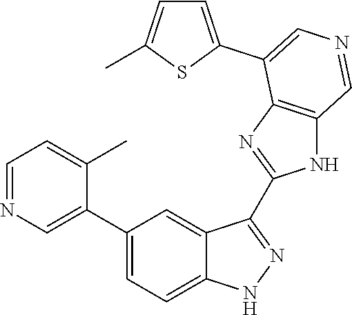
C1(C2=CN=CC=C2C)=CC=C2C(=C1)C(C1=NC3=C(N1)C=NC=C3C1=CC=C(C)S1)=NN2
